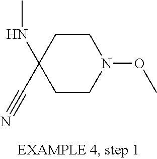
N(C1(C#N)CCN(OC)CC1)C
